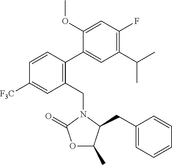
C1(C(C)C)=C(F)C=C(OC)C(C2=C(CN3C(CC4=CC=CC=C4)C(C)OC3=O)C=C([F3C])C=C2)=C1
